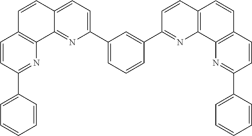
C1=CC(C2=CC=CC=C2)=NC2=C1C=CC1=CC=C(C3=CC=CC(C4=NC5=C(C=C4)C=CC4=C5N=C(C5=CC=CC=C5)C=C4)=C3)N=C21
